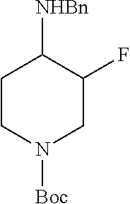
C1CN([Boc])CC(F)C1[NHBn]
